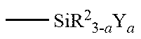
C[SiR23-aYa]
